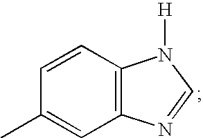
C1=CC(C)=CC2=C1N([H])C=N2
